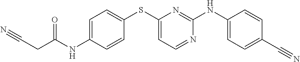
C1=C(NC(CC#N)=O)C=CC(SC2=CC=NC(NC3=CC=C(C#N)C=C3)=N2)=C1
